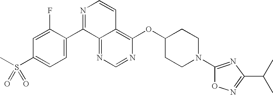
N1=CN=C2C(=C1OC1CCN(C3=NC(C(C)C)=NO3)CC1)C=CN=C2C1=CC=C(S(C)(=O)=O)C=C1F
